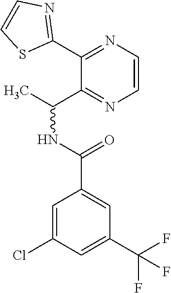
C1=C(Cl)C=C(C(F)(F)F)C=C1C(NC(C)C1=NC=CN=C1C1=NC=CS1)=O
